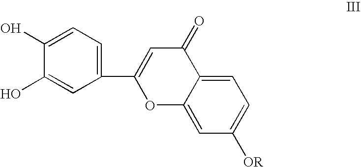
C1=C(O)C(O)=CC(C2=CC(=O)C3=CC=C([OR])C=C3O2)=C1
